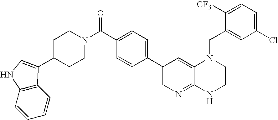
C1(C2=CC=C(C(=O)N3CCC(C4=CNC5=C4C=CC=C5)CC3)C=C2)=CN=C2C(=C1)N(CC1=CC(Cl)=CC=C1[CF3])CCN2
